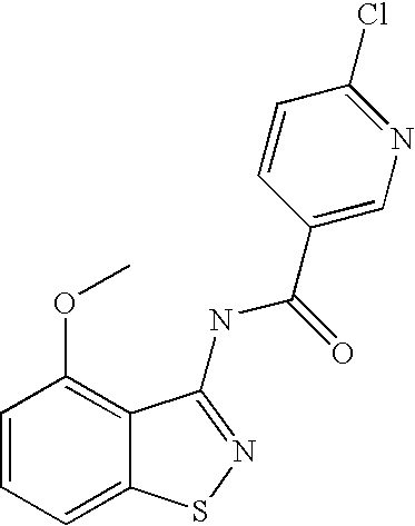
C1=CC=C2C(=C1OC)C(NC(=O)C1=CN=C(Cl)C=C1)=NS2
